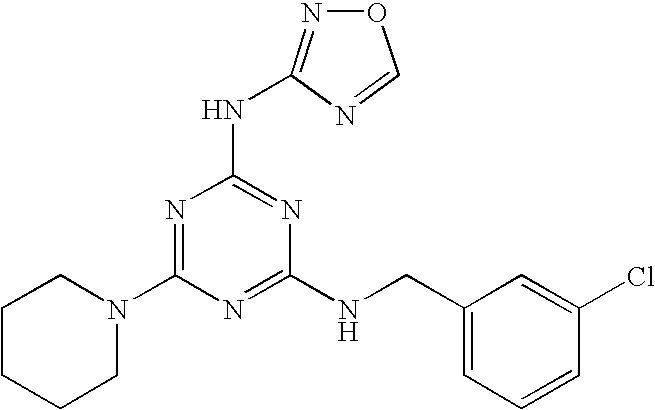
C1(N2CCCCC2)=NC(NC2=NOC=N2)=NC(NCC2=CC=CC(Cl)=C2)=N1
